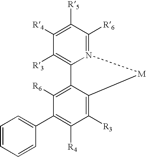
C12=C([R3])C([R4])=C([R5])C([R6])=N1[M]C1=C([R3])C([R4])=C(C3=CC=CC=C3)C([R6])=C21
